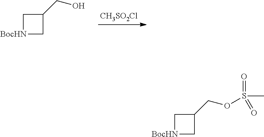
[CH3SO2Cl].C1[BocHN]CC1CO.C1[BocHN]CC1COS(C)(=O)=O
